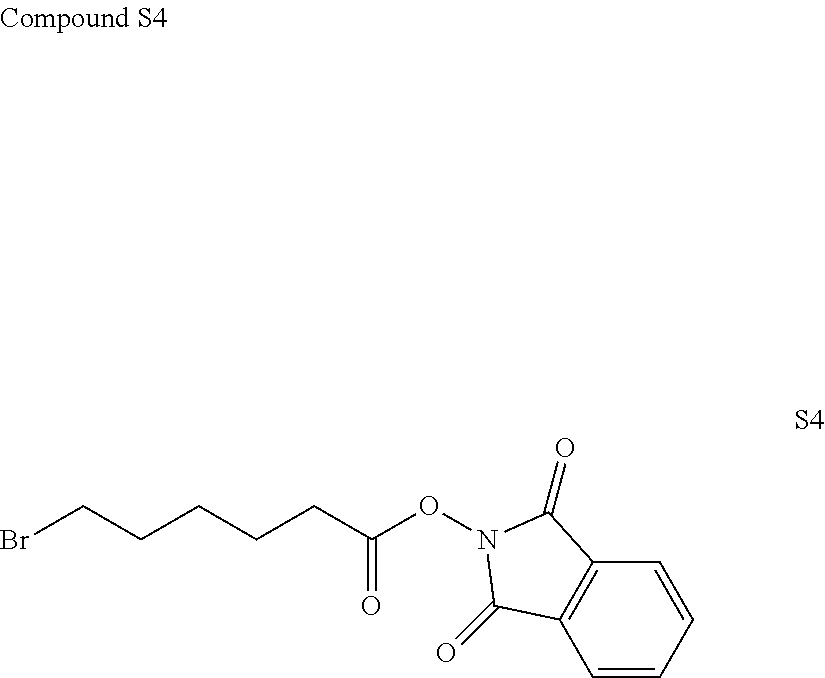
C1=CC=CC2=C1C(=O)N(OC(CCCCCBr)=O)C2=O
